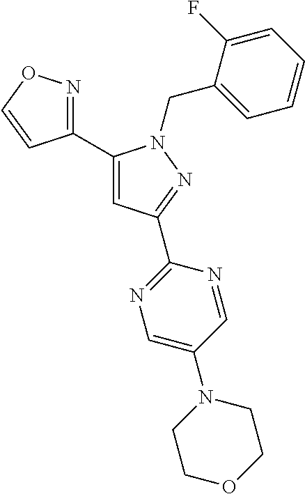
C1(C2=CC(C3=NC=C(N4CCOCC4)C=N3)=NN2CC2=CC=CC=C2F)=NOC=C1
